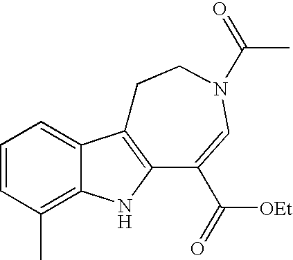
C1=CC(C)=C2C(=C1)C1=C(N2)C(C([OEt])=O)=CN(C(C)=O)CC1
